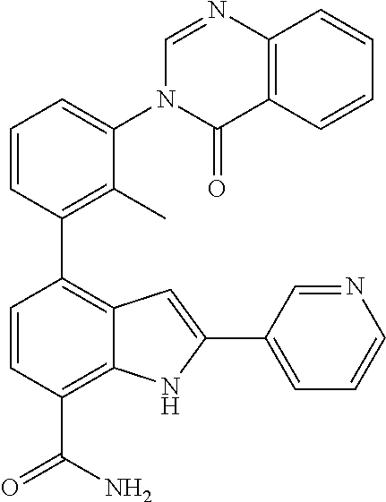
C1=CC(C2=C3C(=C(C(N)=O)C=C2)NC(C2=CC=CN=C2)=C3)=C(C)C(N2C(=O)C3=C(N=C2)C=CC=C3)=C1
